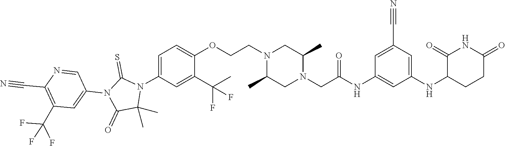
C1(C)(C)N(C2=CC=C(OCCN3C(C)CN(CC(NC4=CC(NC5C(=O)NC(=O)CC5)=CC(C#N)=C4)=O)C(C)C3)C(C(C)(F)F)=C2)C(=S)N(C2=CC(C(F)(F)F)=C(C#N)N=C2)C1=O
